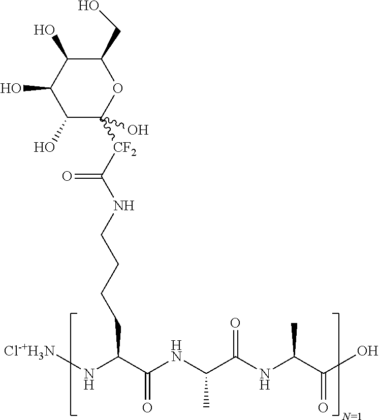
C1(CO)C(O)C(O)C(O)C([CF2]C(NCCCCC(C(NC(C(NC(C(O)=O)C)=O)C)=O)N[Cl-+H3N])=O)(O)O1
